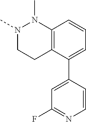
N1(C)CCC2=C(N1C)C=CC=C2C1=CC(F)=NC=C1
